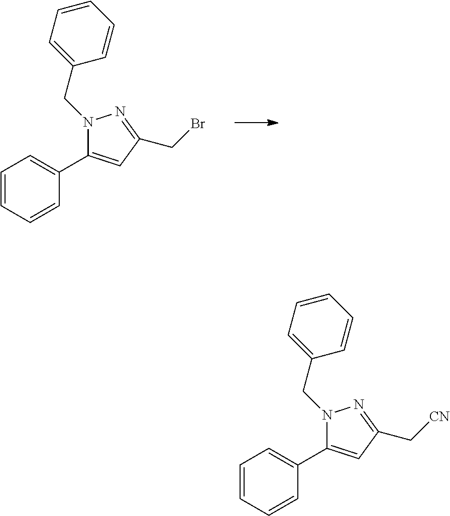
N1(CC2=CC=CC=C2)C(C2=CC=CC=C2)=CC(CBr)=N1.N1(CC2=CC=CC=C2)C(C2=CC=CC=C2)=CC(C[CN])=N1
